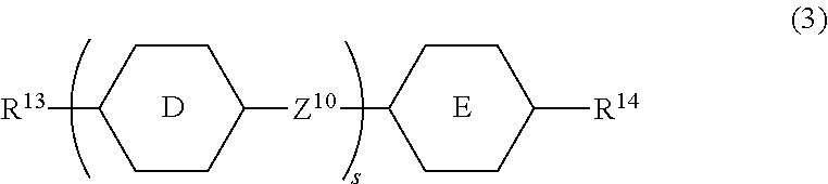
[D].[E].C1CC([R13])CCC1[Z10]C1CCC([R14])CC1
